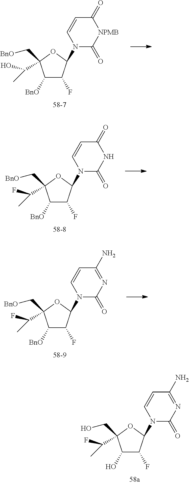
C1([BnO])C(F)C(N2C(=O)[NPMB]C(=O)C=C2)OC1(C[BnO])C(O)C.C1([BnO])C(F)C(N2C(=O)NC(=O)C=C2)OC1(C[BnO])C(F)C.C1([BnO])C(F)C(N2C(=O)N=C(N)C=C2)OC1(C[BnO])C(F)C.C1(O)C(F)C(N2C(=O)N=C(N)C=C2)OC1(CO)C(F)C
